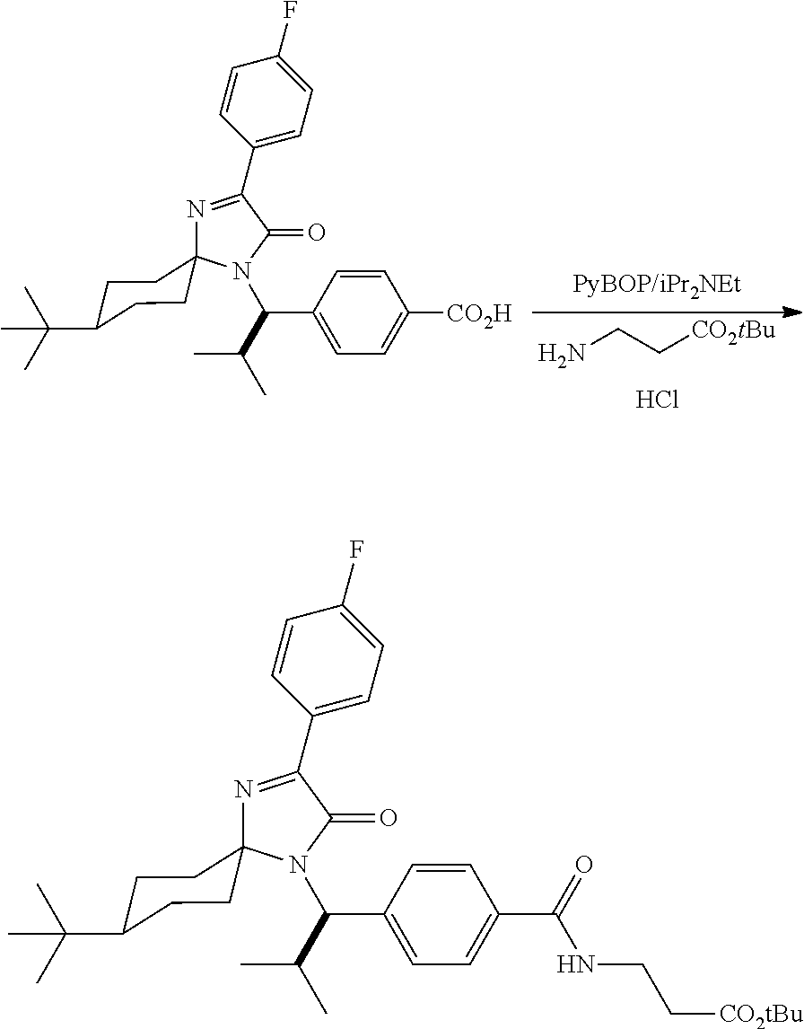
C(C(C)C)(C1=CC=C(C(NCC[CO2tBu])=O)C=C1)N1C(=O)C(C2=CC=C(F)C=C2)=NC12CCC(C(C)(C)C)CC2.C(C(C)C)(C1=CC=C([CO2H])C=C1)N1C(=O)C(C2=CC=C(F)C=C2)=NC12CCC(C(C)(C)C)CC2.NCC[CO2tBu].Cl
